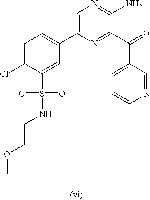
C1=C(Cl)C(S(NCCOC)(=O)=O)=CC(C2=CN=C(N)C(C(=O)C3=CC=CN=C3)=N2)=C1
